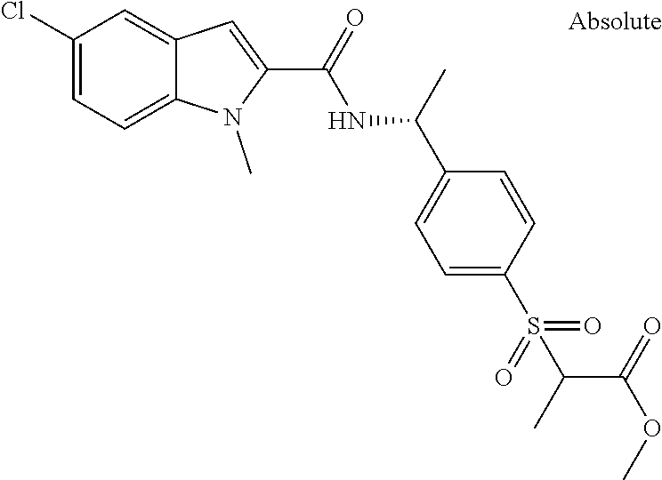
C12=CC=C(Cl)C=C1C=C(C(=O)NC(C1=CC=C(S(C(C(OC)=O)C)(=O)=O)C=C1)C)N2C
